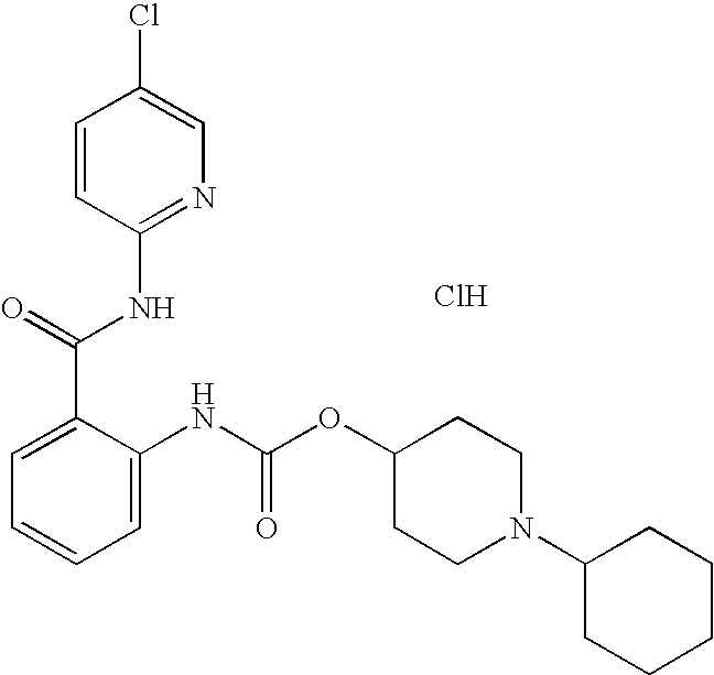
C1=CC(NC(C2=CC=CC=C2NC(=O)OC2CCN(C3CCCCC3)CC2)=O)=NC=C1Cl.Cl
